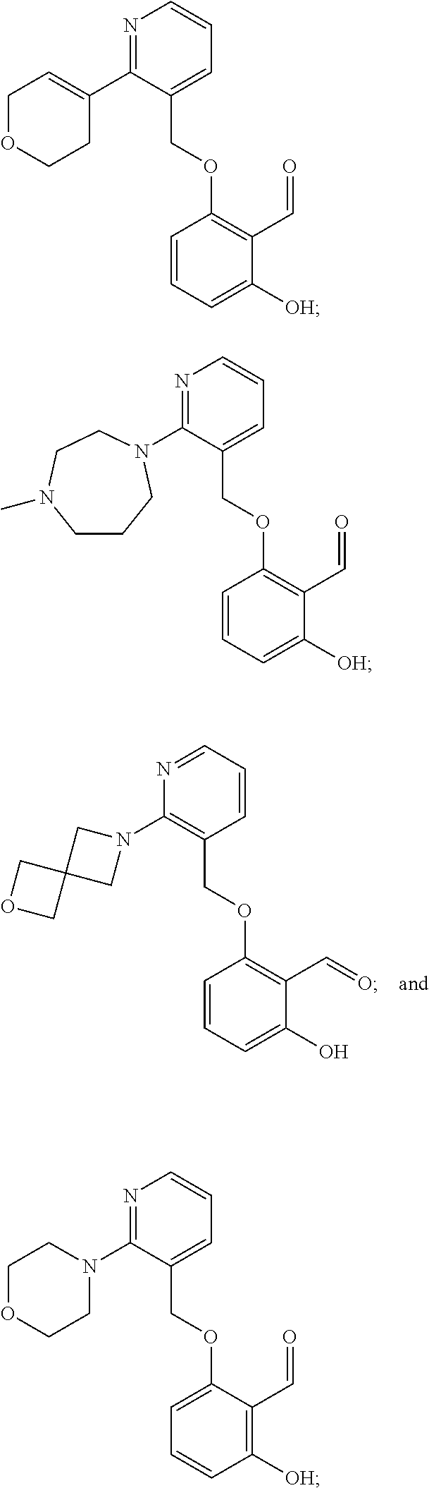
N1=CC=CC(COC2=C(C=O)C(O)=CC=C2)=C1N1CC2(C1)COC2.N1=C(C2=CCOCC2)C(COC2=C(C=O)C([OH])=CC=C2)=CC=C1.N1=C(N2CCCN(C)CC2)C(COC2=C(C=O)C([OH])=CC=C2)=CC=C1.N1=C(N2CCOCC2)C(COC2=CC=CC([OH])=C2C=O)=CC=C1
